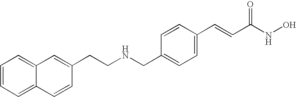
C1(CCNCC2=CC=C(C=CC(NO)=O)C=C2)=CC2=CC=CC=C2C=C1
